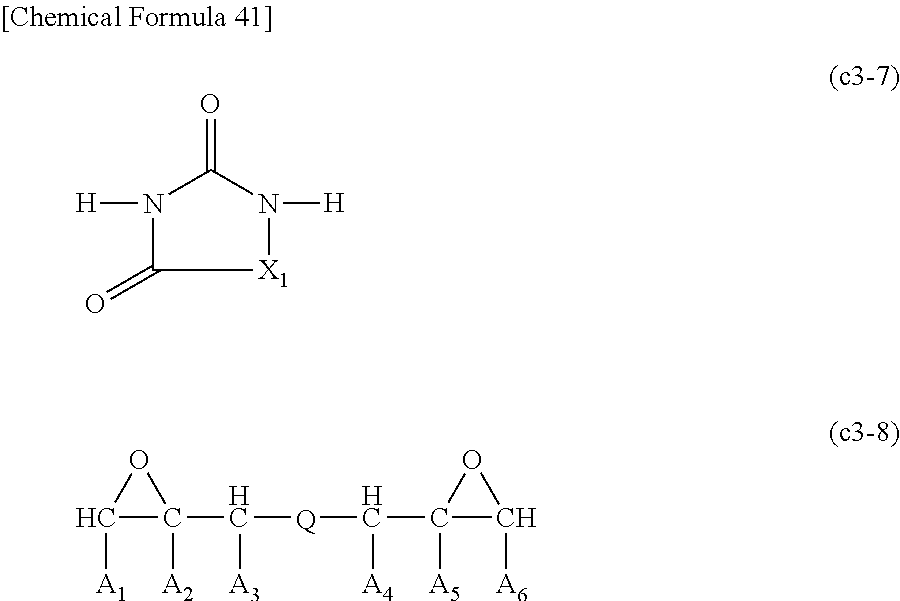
O=C1N([H])[X1]C(=O)N1[H].C1([A1])C(C([Q]C(C2([A5])OC2[A6])[A4])[A3])([A2])O1
